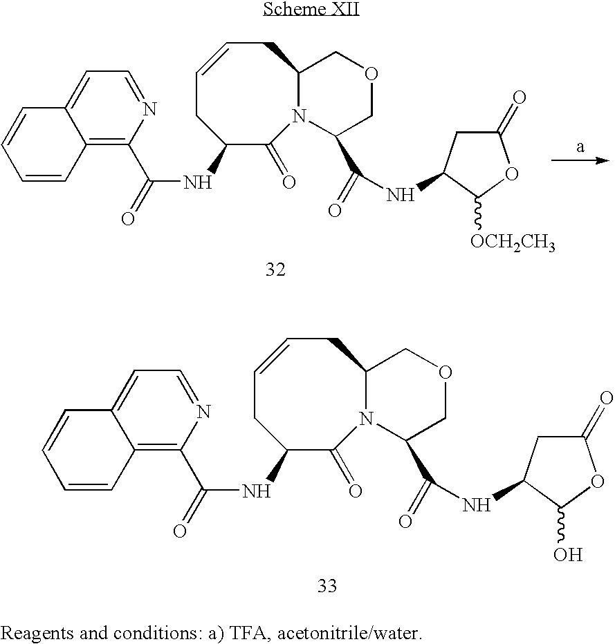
C1C=CCC(NC(=O)C2=C3C(=CC=N2)C=CC=C3)C(=O)N2C1COCC2C(=O)NC1CC(=O)OC1O.C1C=CCC(NC(=O)C2=C3C(=CC=N2)C=CC=C3)C(=O)N2C1COCC2C(=O)NC1CC(=O)OC1[OCH2CH3]
